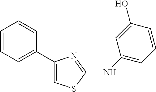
C1=CC=C(C2=CSC(NC3=CC=CC(O)=C3)=N2)C=C1
